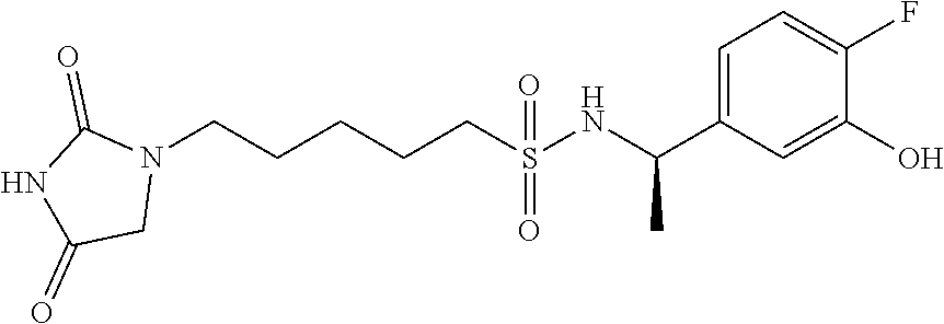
N1(CCCCCS(NC(C2=CC=C(F)C(O)=C2)C)(=O)=O)C(=O)NC(=O)C1
